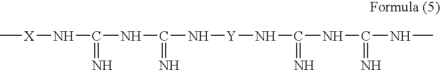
C[X]NC(NC(=N)N[Y]NC(=N)NC(=N)NC)=N
